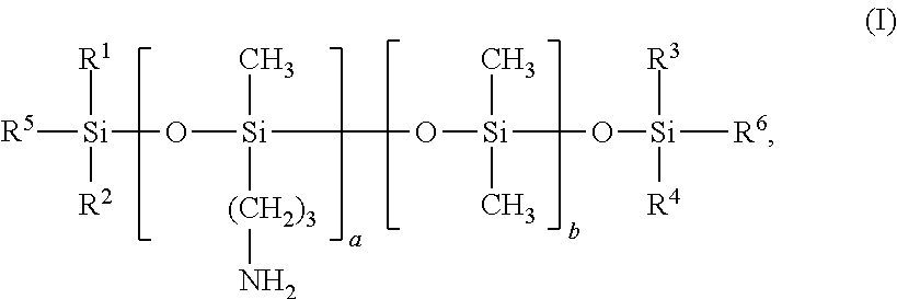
[R5][Si](O[Si](O[Si](O[Si]([R3])([R6])[R4])(C)C)(C)[(CH2)3]N)([R1])[R2]
